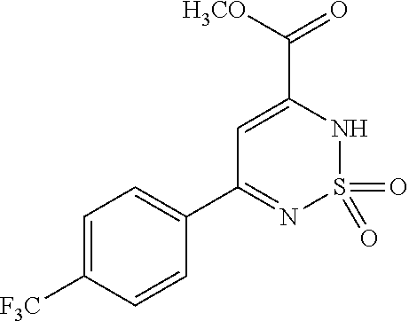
C1=C(C([H3CO])=O)NS(=O)(=O)N=C1C1=CC=C([F3C])C=C1
